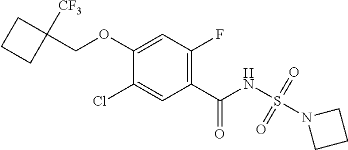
O(C1=CC(F)=C(C(NS(=O)(=O)N2CCC2)=O)C=C1Cl)CC1([CF3])CCC1
